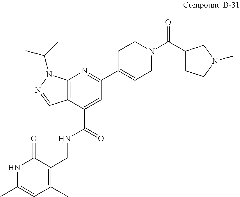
C12=C(C(C(=O)NCC3=C(C)C=C(C)NC3=O)=CC(C3=CCN(C(C4CCN(C)C4)=O)CC3)=N1)C=NN2C(C)C
